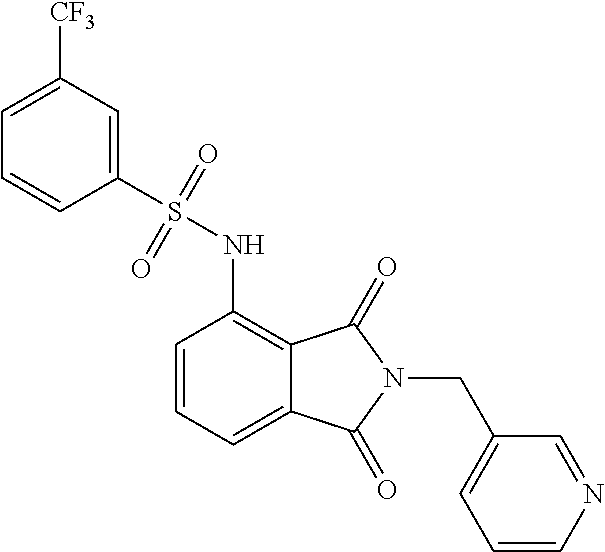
C1=CN=CC(CN2C(=O)C3=C(NS(=O)(=O)C4=CC([CF3])=CC=C4)C=CC=C3C2=O)=C1
